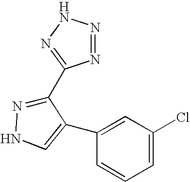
N1=NNN=C1C1=NNC=C1C1=CC(Cl)=CC=C1
